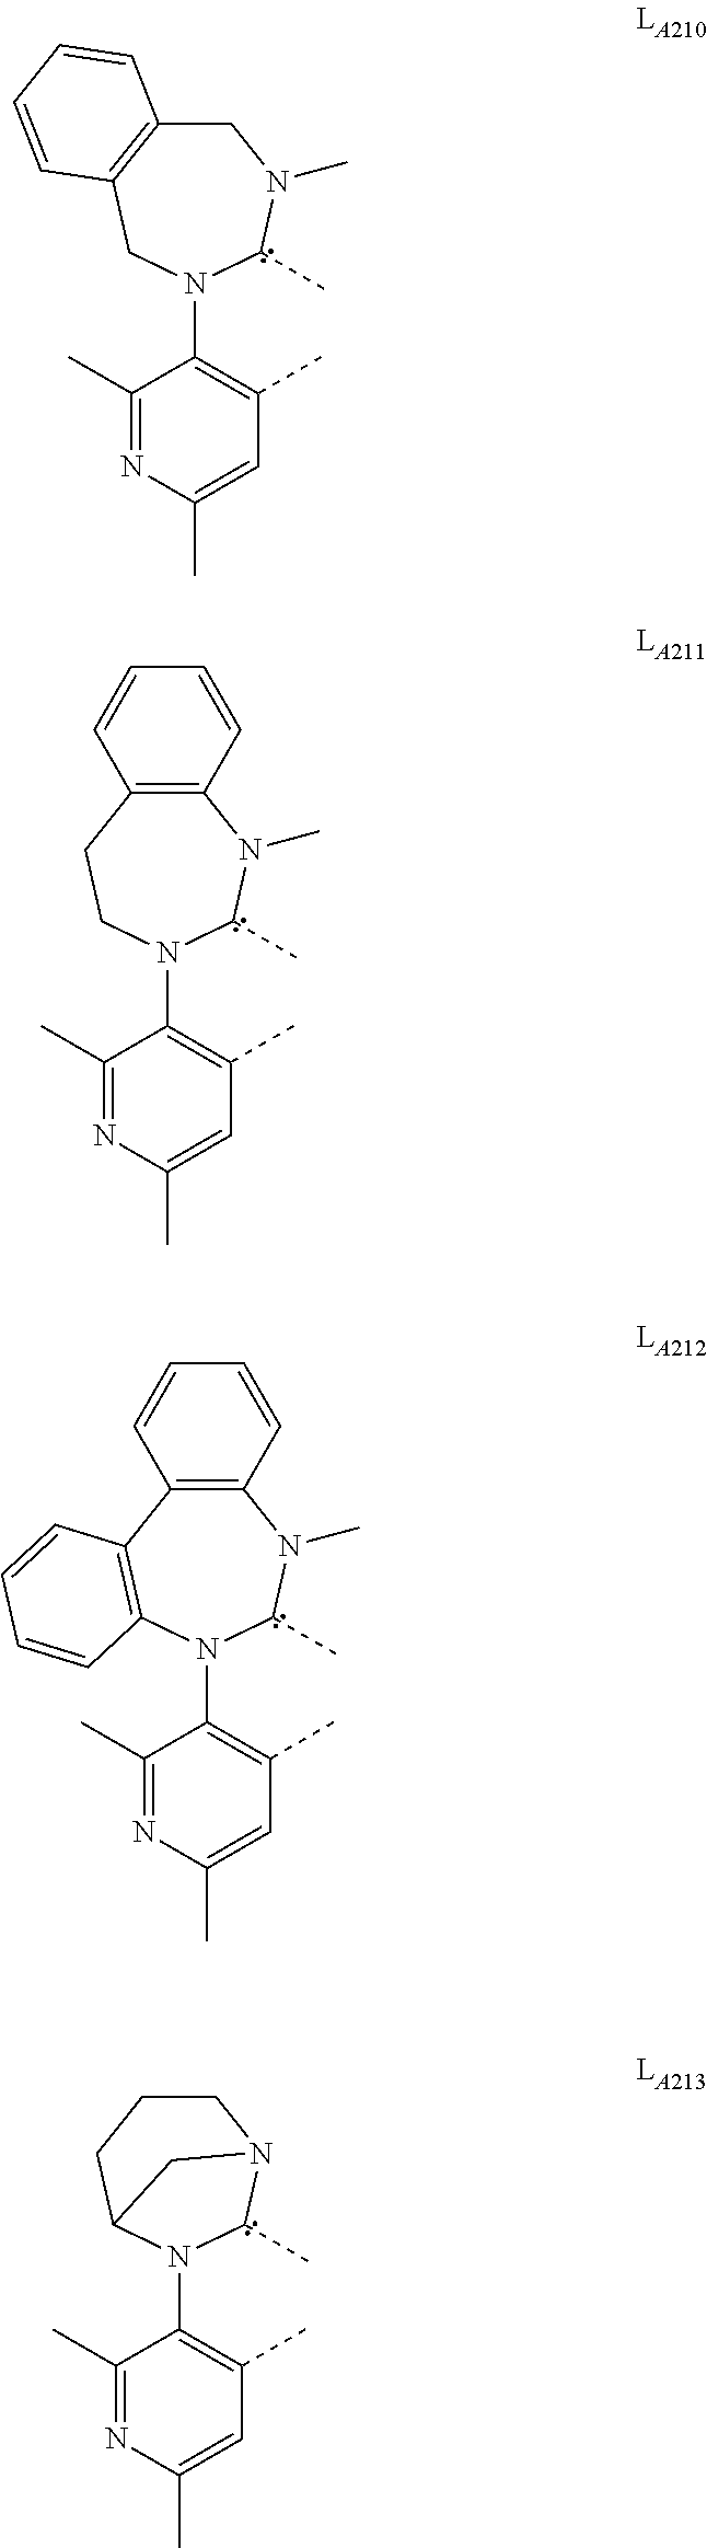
C1(C)=NC(C)=CC(C)=C1N1C(C)N(C)CC2=C(C1)C=CC=C2.C1(C)=NC(C)=CC(C)=C1N1C(C)N(C)C2=C(CC1)C=CC=C2.C1(C)=NC(C)=CC(C)=C1N1C(C)N(C)C2=C(C3=C1C=CC=C3)C=CC=C2.C1(C)=NC(C)=CC(C)=C1N1C(C)N2CCCC1C2
